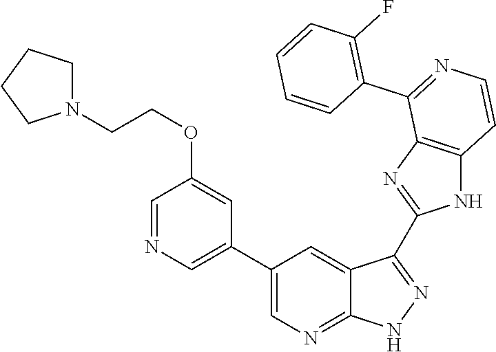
C1=NC=C(C2=CN=C3C(=C2)C(C2=NC4=C(N2)C=CN=C4C2=C(F)C=CC=C2)=N[N H]3)C=C1OCCN1CCCC1
